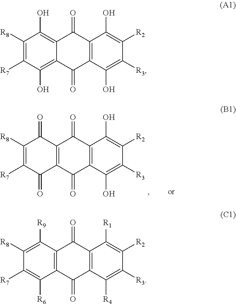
C1([R8])=C([R7])C(=O)C2=C(C1=O)C(=O)C1=C(C2=O)C(O)=C([R3])C([R2])=C1O.C1([R8])=C([R7])C(O)=C2C(=C1O)C(=O)C1=C(C2=O)C(O)=C([R3])C([R2])=C1O.C1([R8])=C([R9])C2=C(C([R6])=C1[R7])C(=O)C1=C(C2=O)C([R1])=C([R2])C([R3])=C1[R4]
